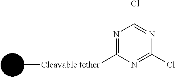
C[Cleavable tether]C1=NC(Cl)=NC(Cl)=N1
